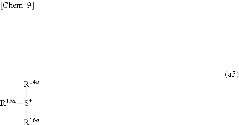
[R14a][S+]([R16a])[R15a]
